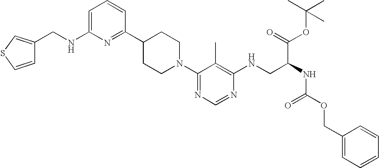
C1=C(NCC2=CSC=C2)N=C(C2CCN(C3=NC=NC(NCC(NC(OCC4=CC=CC=C4)=O)C(=O)OC(C)(C)C)=C3C)CC2)C=C1
